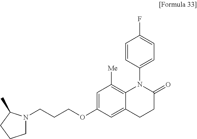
C12=CC(OCCCN3CCCC3C)=CC([Me])=C1N(C1=CC=C(F)C=C1)C(=O)CC2
